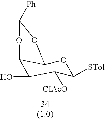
C12C(O)C([CIAcO])C([STol])OC1OC([Ph])O2
